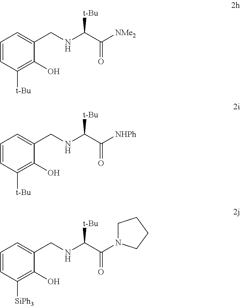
C1=CC([t-Bu])=C(O)C(CNC(C([NMe2])=O)[t-Bu])=C1.C1=CC([t-Bu])=C(O)C(CNC(C([NHPh])=O)[t-Bu])=C1.C1=CC([SiPh3])=C(O)C(CNC(C(=O)N2CCCC2)[t-Bu])=C1
